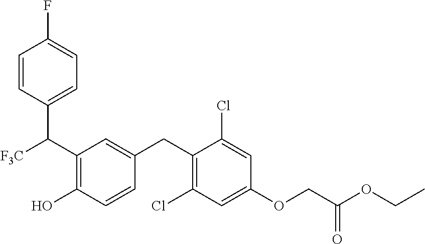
C(C1=C(O)C=CC(CC2=C(Cl)C=C(OCC(OCC)=O)C=C2Cl)=C1)(C1=CC=C(F)C=C1)[F3C]
